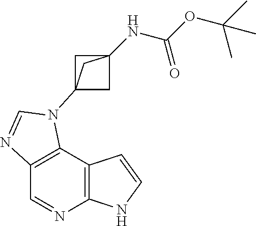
C1=NC2=C(C3=C1N=CN3C13CC(NC(OC(C)(C)C)=O)(C1)C3)C=CN2
